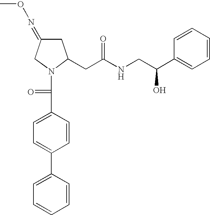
C1=C(C2=CC=C(C(=O)N3C(CC(NCC(C4=CC=CC=C4)O)=O)CC(=NOC)C3)C=C2)C=CC=C1
